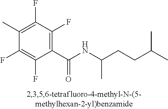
C1(C(NC(CCC(C)C)C)=O)=C(F)C(F)=C(C)C(F)=C1F
